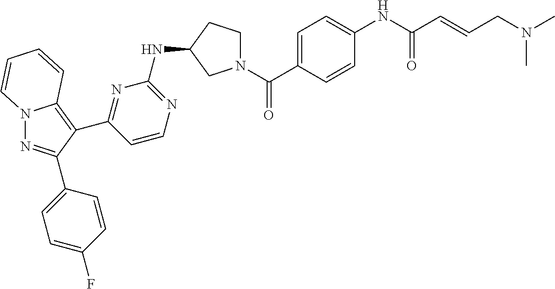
N12N=C(C3=CC=C(F)C=C3)C(C3=NC(NC4CCN(C(=O)C5=CC=C(NC(=O)C=CCN(C)C)C=C5)C4)=NC=C3)=C1C=CC=C2
